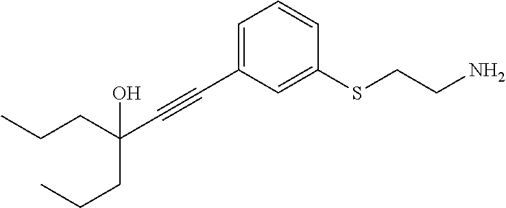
C(#CC1=CC=CC(SCCN)=C1)C(CCC)(CCC)O
